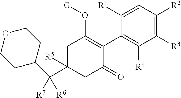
C1C(C(C2CCOCC2)([R7])[R6])([R5])CC(=O)C(C2=C([R4])C([R3])=C([R2])C=C2[R1])=C1O[G]
